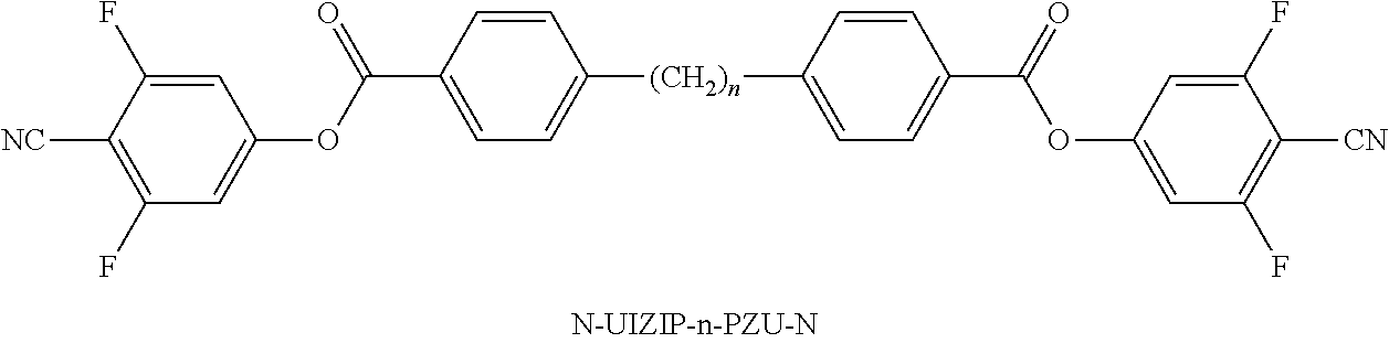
[(CH2)n](C1=CC=C(C(=O)OC2=CC(F)=C([CN])C(F)=C2)C=C1)C1=CC=C(C(=O)OC2=CC(F)=C([CN])C(F)=C2)C=C1
